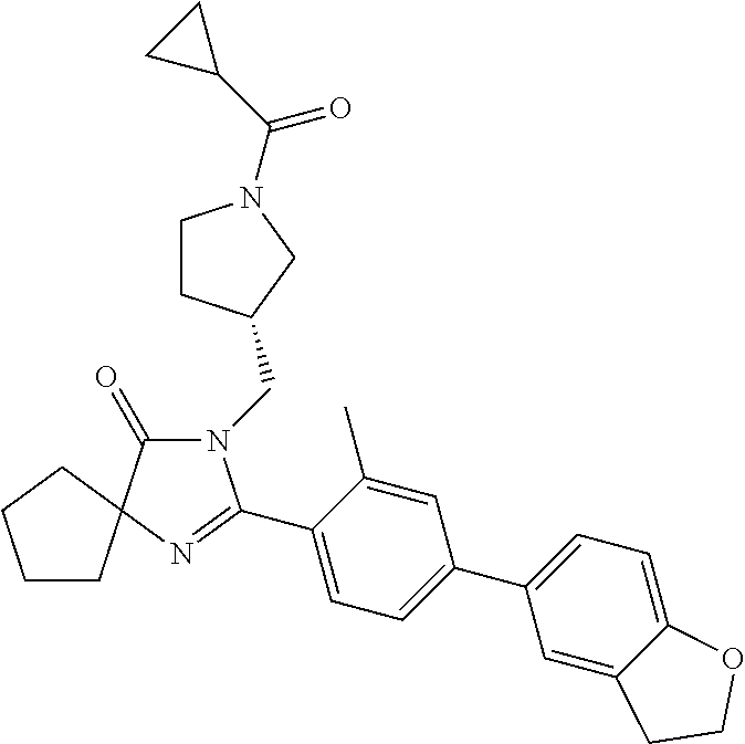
N1(CC2CCN(C(C3CC3)=O)C2)C(=O)C2(N=C1C1=CC=C(C3=CC=C4C(=C3)CCO4)C=C1C)CCCC2
